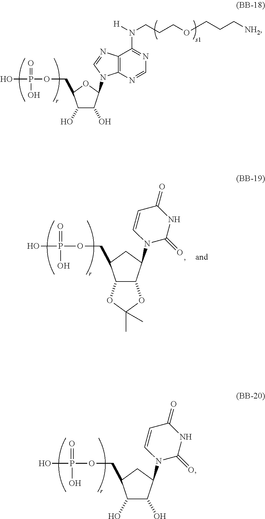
C1(O)C(O)C(N2C3=C(N=C2)C(N([H])CCCOCCC[NH2])=NC=N3)OC1COP(O)(=O)O.C1(O)C(O)C(N2C(=O)NC(=O)C=C2)CC1COP(O)(=O)O.C12C(C(N3C(=O)NC(=O)C=C3)CC1COP(O)(=O)O)OC(C)(C)O2
